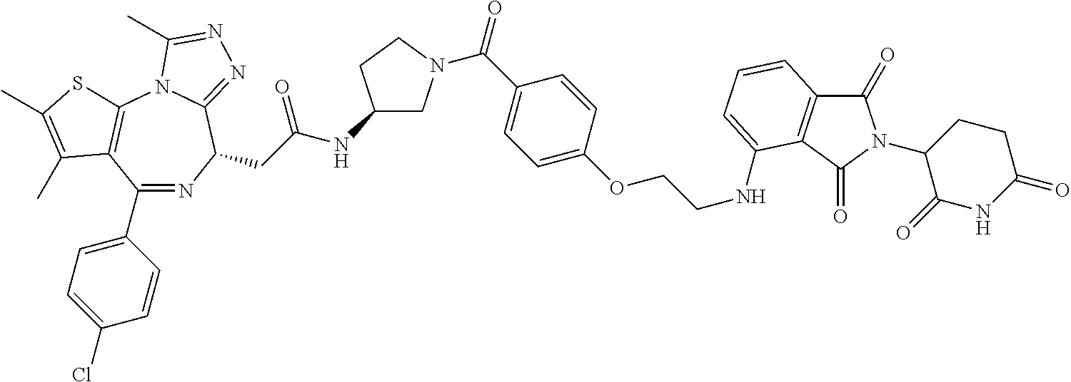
C1(C2=CC=C(Cl)C=C2)=NC(CC(NC2CN(C(C3=CC=C(OCCNC4=CC=CC5=C4C(=O)N(C4C(=O)NC(=O)CC4)C5=O)C=C3)=O)CC2)=O)C2=NN=C(C)N2C2=C1C(C)=C(C)S2
